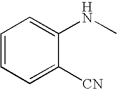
C1=CC=C([CN])C(NC)=C1
